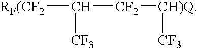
[RF(CF2]C([CF2][CH)Q][CF3])[CF3]
